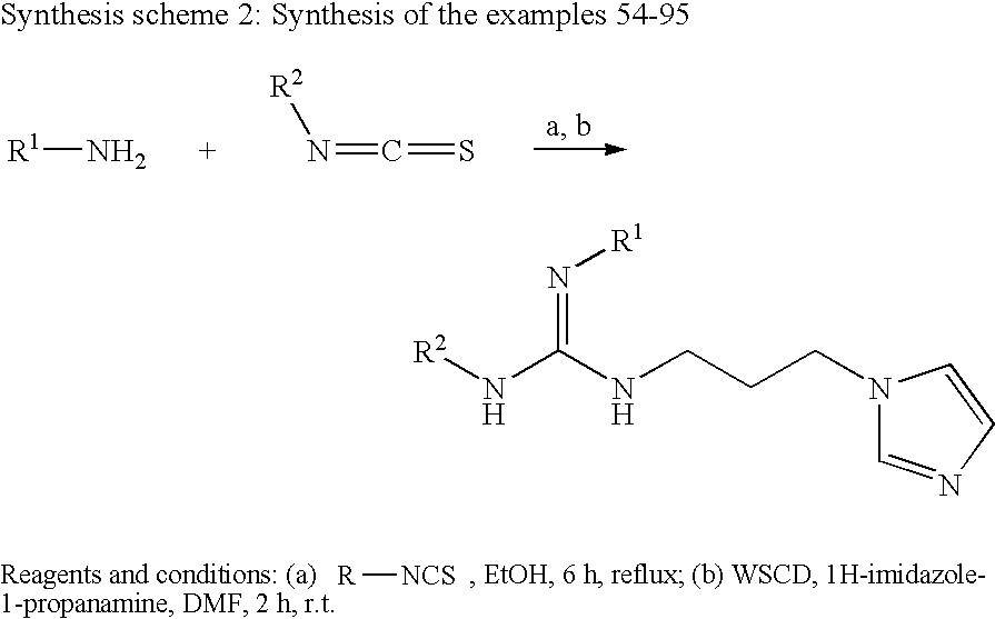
[R1]N.N(=C=S)[R2].[R][NCS].N1(CCCNC(N[R2])=N[R1])C=NC=C1
